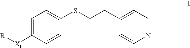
C1=C([Xt][R])C=CC(SCCC2=CC=NC=C2)=C1
